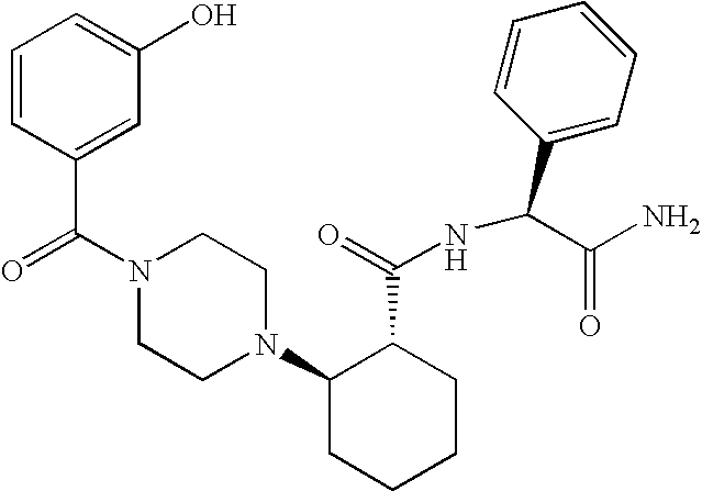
C(N1CCN(C2CCCCC2C(=O)NC(C2=CC=CC=C2)C(N)=O)CC1)(=O)C1=CC(O)=CC=C1
